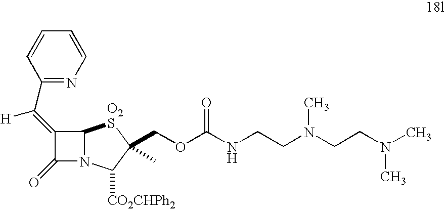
C1(=C(C2=NC=CC=C2)[H])C(=O)N2C1[O2S]C(COC(NCCN(CCN(C)C)C)=O)(C)C2[CO2CHPh2]
